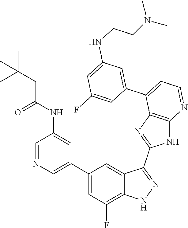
C1=NC=C(C2=CC(F)=C3C(=C2)C(C2=NC4=C(N2)N=CC=C4C2=CC(NCCN(C)C)=CC(F)=C2)=NN3)C=C1NC(CC(C)(C)C)=O
